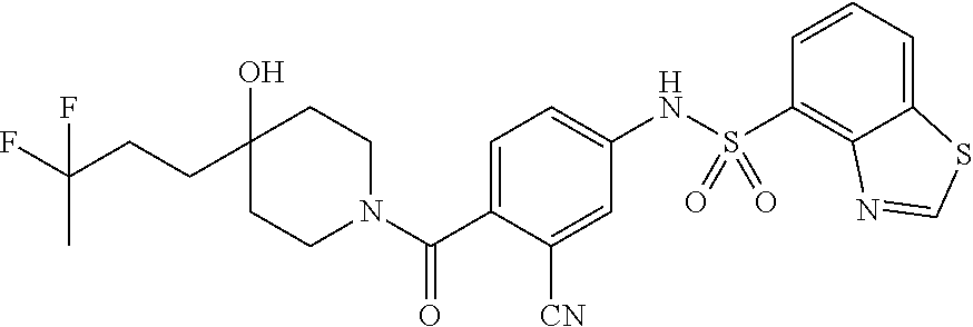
C1(O)(CCC(F)(C)F)CCN(C(C2=CC=C(NS(C3=C4C(=CC=C3)SC=N4)(=O)=O)C=C2[CN])=O)CC1
